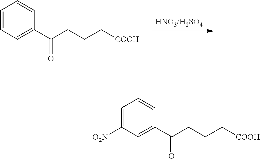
C1=CC=C(C(CCC[COOH])=O)C=C1.C1=C([O2N])C=C(C(CCC[COOH])=O)C=C1
